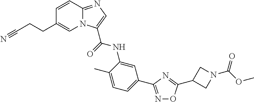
N1=C(C2=CC=C(C)C(NC(=O)C3=CN=C4N3C=C(CCC#N)C=C4)=C2)N=C(C2CN(C(=O)OC)C2)O1
